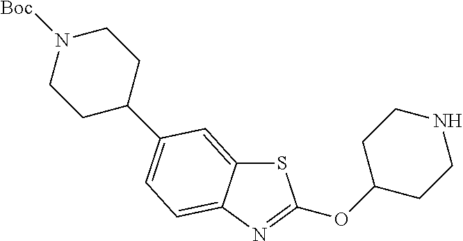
S1C2=CC(C3CCN([Boc])CC3)=CC=C2N=C1OC1CCNCC1
